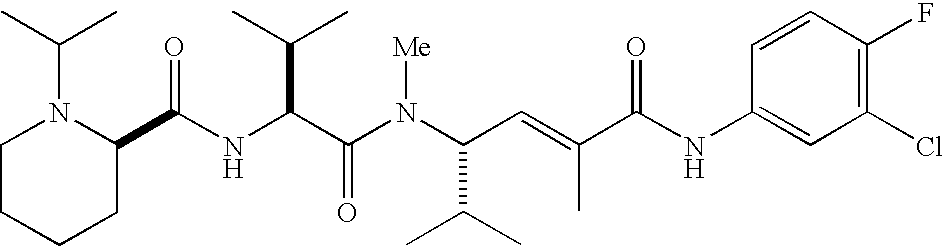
N(C(C(N(C(C(C)C)C=C(C)C(NC1=CC(Cl)=C(F)C=C1)=O)[Me])=O)C(C)C)C(C1N(C(C)C)CCCC1)=O
